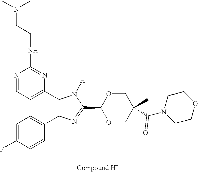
C1(C2=CC=NC(NCCN(C)C)=N2)=C(C2=CC=C(F)C=C2)N=C(C2OCC(C(N3CCOCC3)=O)(C)CO2)N1[H]
